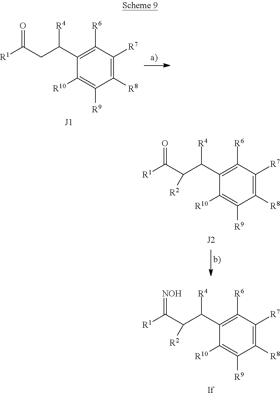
C1([R7])=C([R8])C([R9])=C([R10])C(C(CC(=O)[R1])[R4])=C1[R6].[J1].C1([R7])=C([R8])C([R9])=C([R10])C(C(C(C([R1])=O)[R2])[R4])=C1[R6].[J2].C1([R7])=C([R8])C([R9])=C([R10])C(C(C(C([R1])=[NOH])[R2])[R4])=C1[R6].[If]
